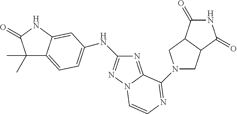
C1(C)(C)C2=CC=C(NC3=NN4C(=N3)C(N3CC5C(C3)C(=O)NC5=O)=NC=C4)C=C2NC1=O
